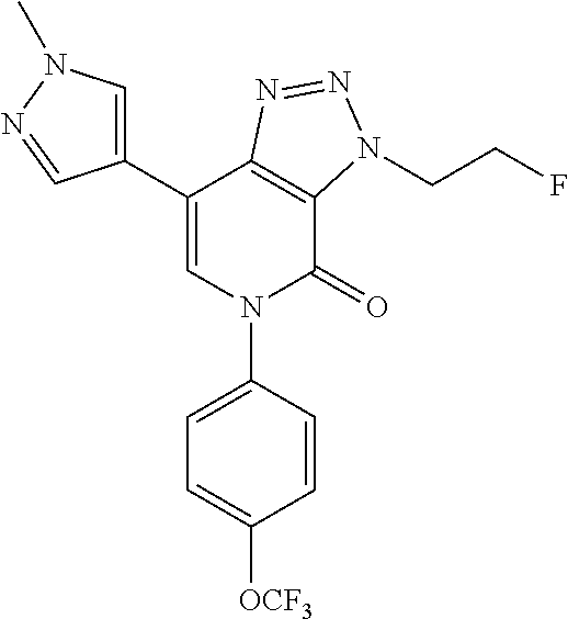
C1(C2=CN(C)N=C2)=CN(C2=CC=C([OCF3])C=C2)C(=O)C2=C1N=NN2CCF
